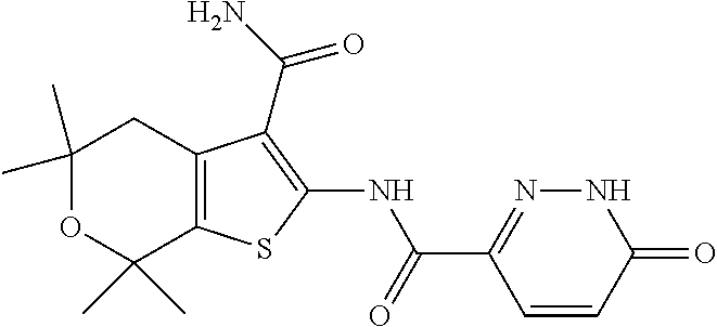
C1(C)(C)OC(C)(C)C2=C(C1)C(C(=O)N)=C(NC(=O)C1=NNC(=O)C=C1)S2
